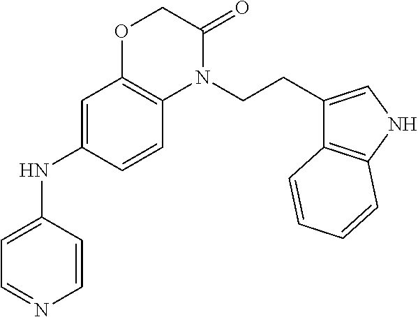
C1=NC=CC(NC2=CC3=C(C=C2)N(CCC2=CNC4=C2C=CC=C4)C(=O)CO3)=C1
